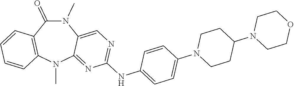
N1(C)C(=O)C2=C(N(C)C3=NC(NC4=CC=C(N5CCC(N6CCOCC6)CC5)C=C4)=NC=C13)C=CC=C2
